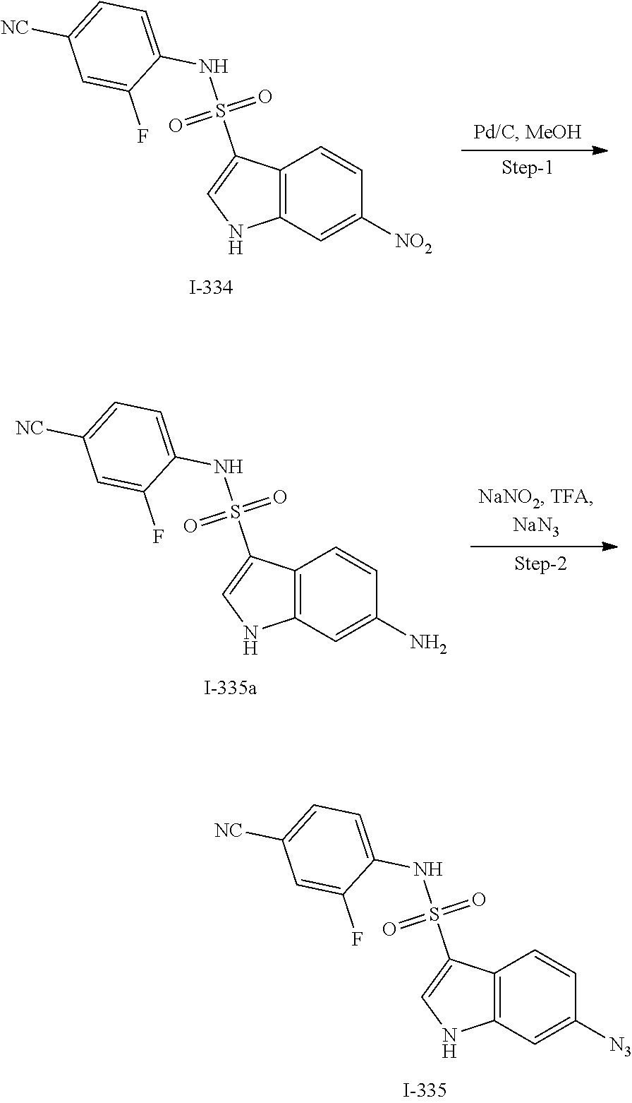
C12=C(C=C([N3])C=C1)NC=C2S(=O)(=O)NC1=CC=C([NC])C=C1F.C12=C(C=C([NO2])C=C1)NC=C2S(=O)(=O)NC1=CC=C([NC])C=C1F.C12=C(C=C(N)C=C1)NC=C2S(=O)(=O)NC1=CC=C([NC])C=C1F
